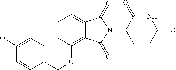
C1=C(OC)C=CC(COC2=C3C(=CC=C2)C(=O)N(C2CCC(=O)NC2=O)C3=O)=C1
